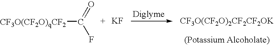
[CF3O(CF2O)qCF2]C(=O)F.[KF].[CF3O(CF2O)2CF2CF2OK(Potassium Alcoholate)]
